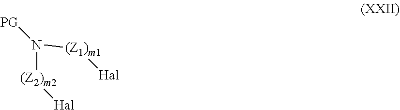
N([(Z2)m2][Hal])([(Z1)m1][Hal])[PG]
